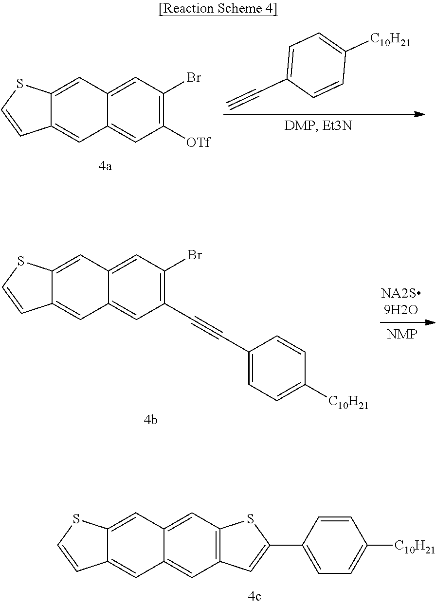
C12=CC3=CC4=C(C=C3C=C1C=CS2)C=C(C1=CC=C([C10H21])C=C1)S4.C12=CC3=CC(Br)=C([OTf])C=C3C=C1C=CS2.C1=C(C#C)C=CC([C10H21])=C1.C12=CC3=CC(Br)=C(C#CC4=CC=C([C10H21])C=C4)C=C3C=C1C=CS2
